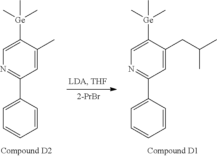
C1([Ge](C)(C)C)=CN=C(C2=CC=CC=C2)C=C1C.C1([Ge](C)(C)C)=CN=C(C2=CC=CC=C2)C=C1CC(C)C
